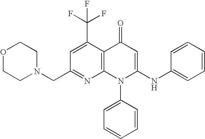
N1=C(CN2CCOCC2)C=C(C(F)(F)F)C2=C1N(C1=CC=CC=C1)C(NC1=CC=CC=C1)=CC2=O
